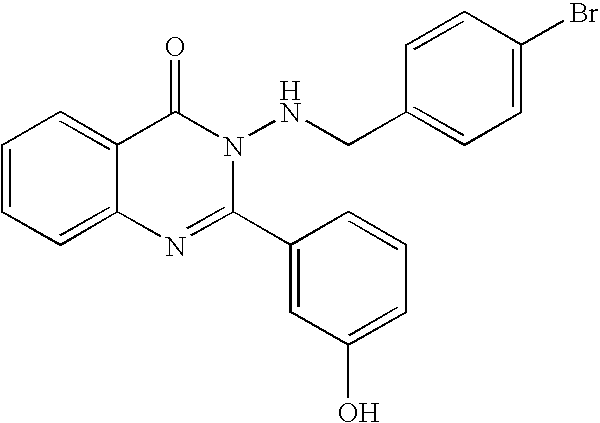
C1=CC=C2C(=C1)C(=O)N(NCC1=CC=C(Br)C=C1)C(C1=CC(O)=CC=C1)=N2
